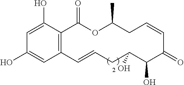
C12=C(C(O)=CC(O)=C1)C(=O)OC(C)CC=CC(=O)C(O)C(O)CC=C2
